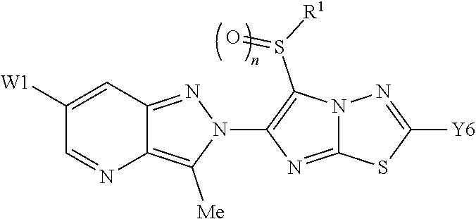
C1([W1])=CC2=NN(C3=C(S([R1])=O)N4C(=N3)SC([Y6])=N4)C([Me])=C2N=C1
